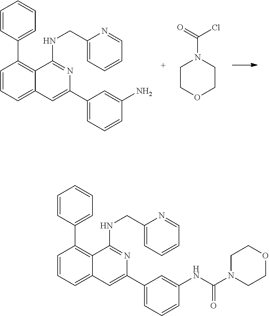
C1=CC(C2=C3C(=CC=C2)C=C(C2=CC=CC(N)=C2)N=C3NCC2=CC=CC=N2)=CC=C1.C1COCCN1C(=O)Cl.C1=CC(C2=C3C(=CC=C2)C=C(C2=CC=CC(NC(N4CCOCC4)=O)=C2)N=C3NCC2=CC=CC=N2)=CC=C1
